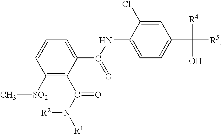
C1([SO2]C)=C(C(N([R1])[R2])=O)C(C(NC2=CC=C(C([R5])([R4])O)C=C2Cl)=O)=CC=C1
